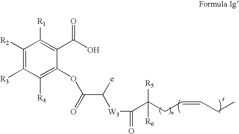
C1([R2])=C([R3])C([R4])=C(OC(C([W3]C(=O)C(CC=CCC)([R5])[R6])[e])=O)C(C(O)=O)=C1[R1]
